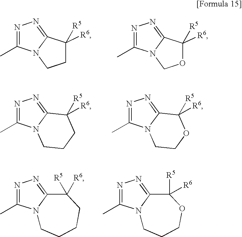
N1=C(C)N2C(=N1)C([R5])([R6])CCC2.N1=C(C)N2C(=N1)C([R5])([R6])OCC2.N1=C(C)N2C(=N1)C([R6])([R5])CCCC2.N1=C(C)N2C(=N1)C([R6])([R5])OCCC2.N1=C(C)N2C(=N1)C([R5])([R6])CC2.N1=C(C)N2C(=N1)C([R5])([R6])OC2
